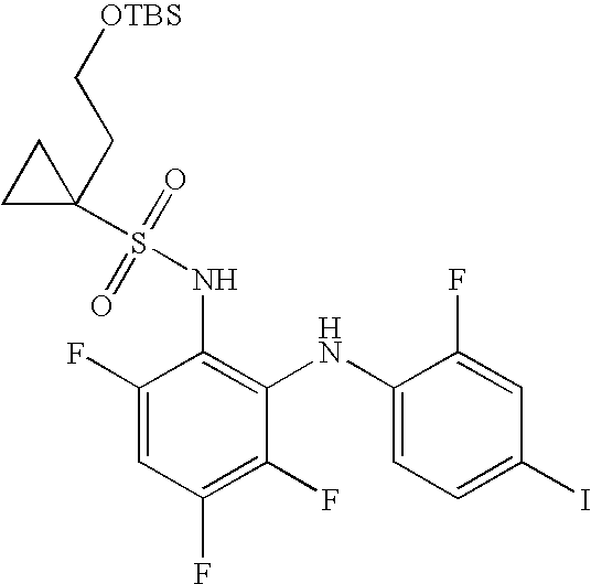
C1(F)=CC(F)=C(F)C(NC2=CC=C(I)C=C2F)=C1NS(=O)(=O)C1(CC[OTBS])CC1
